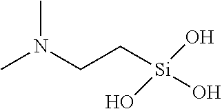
CN(CC[Si](O)(O)O)C
